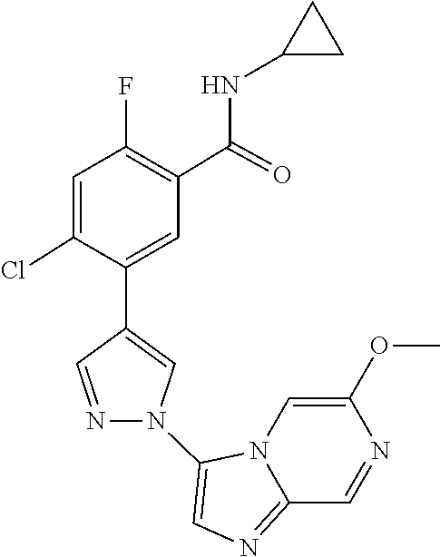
N12C(=NC=C1N1C=C(C3=CC(C(NC4CC4)=O)=C(F)C=C3Cl)C=N1)C=NC(OC)=C2
